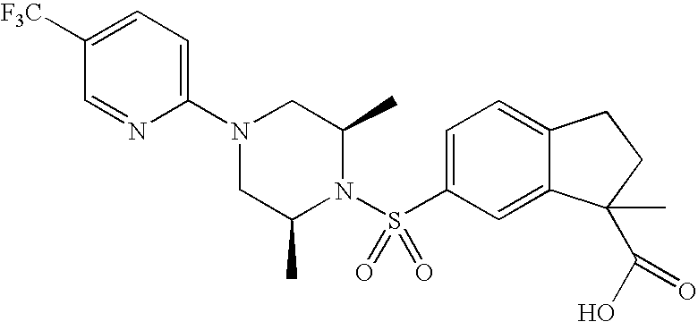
C1(N2CC(C)N(S(C3=CC=C4C(=C3)C(C(O)=O)(C)CC4)(=O)=O)C(C)C2)=CC=C([F3C])C=N1
